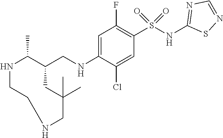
N1C(C)C(CNC2=CC(F)=C(S(NC3=NC=NS3)(=O)=O)C=C2Cl)CC(C)(C)CNCC1
